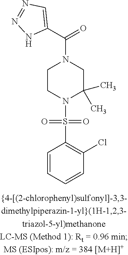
C1CN(S(=O)(=O)C2=C(Cl)C=CC=C2)C(C)(C)CN1C(C1=CN=NN1)=O
